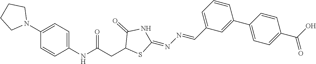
C1=C(N2CCCC2)C=CC(NC(CC2SC(=NN=CC3=CC=CC(C4=CC=C(C(=O)O)C=C4)=C3)NC2=O)=O)=C1
